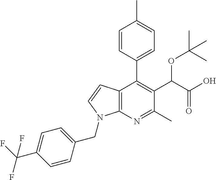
C12=C(N=C(C)C(C(C(O)=O)OC(C)(C)C)=C1C1=CC=C(C)C=C1)N(CC1=CC=C(C(F)(F)F)C=C1)C=C2
